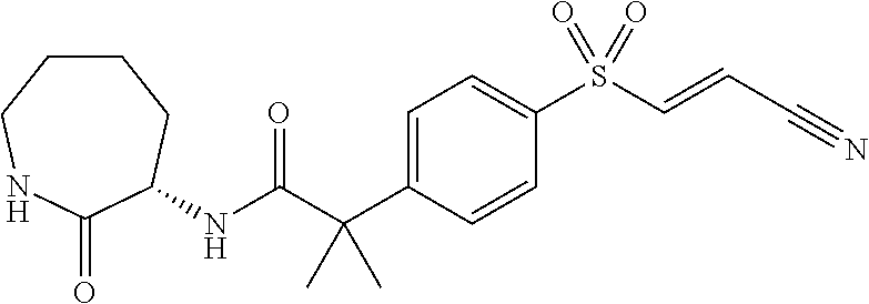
N(C(C(C1=CC=C(S(C=CC#N)(=O)=O)C=C1)(C)C)=O)C1C(=O)NCCCC1
